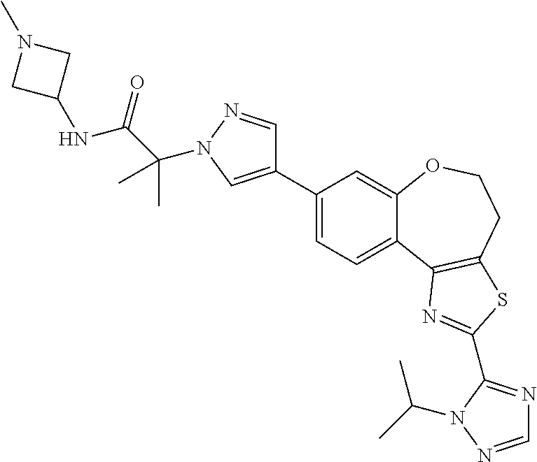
C1(C2=CN(C(C(=O)NC3CN(C)C3)(C)C)N=C2)=CC=C2C(=C1)OCCC1=C2N=C(C2=NC=NN2C(C)C)S1
